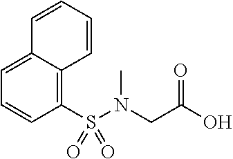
C1=C2C(=C(S(N(CC(O)=O)C)(=O)=O)C=C1)C=CC=C2
